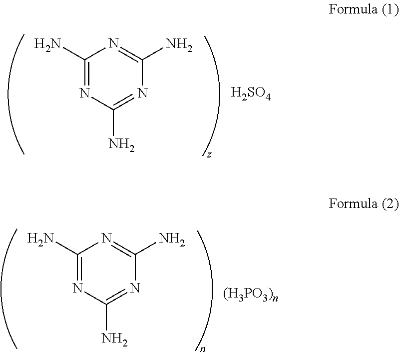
C1(N)=NC(N)=NC(N)=N1.[H2SO4].C1(N)=NC(N)=NC(N)=N1
